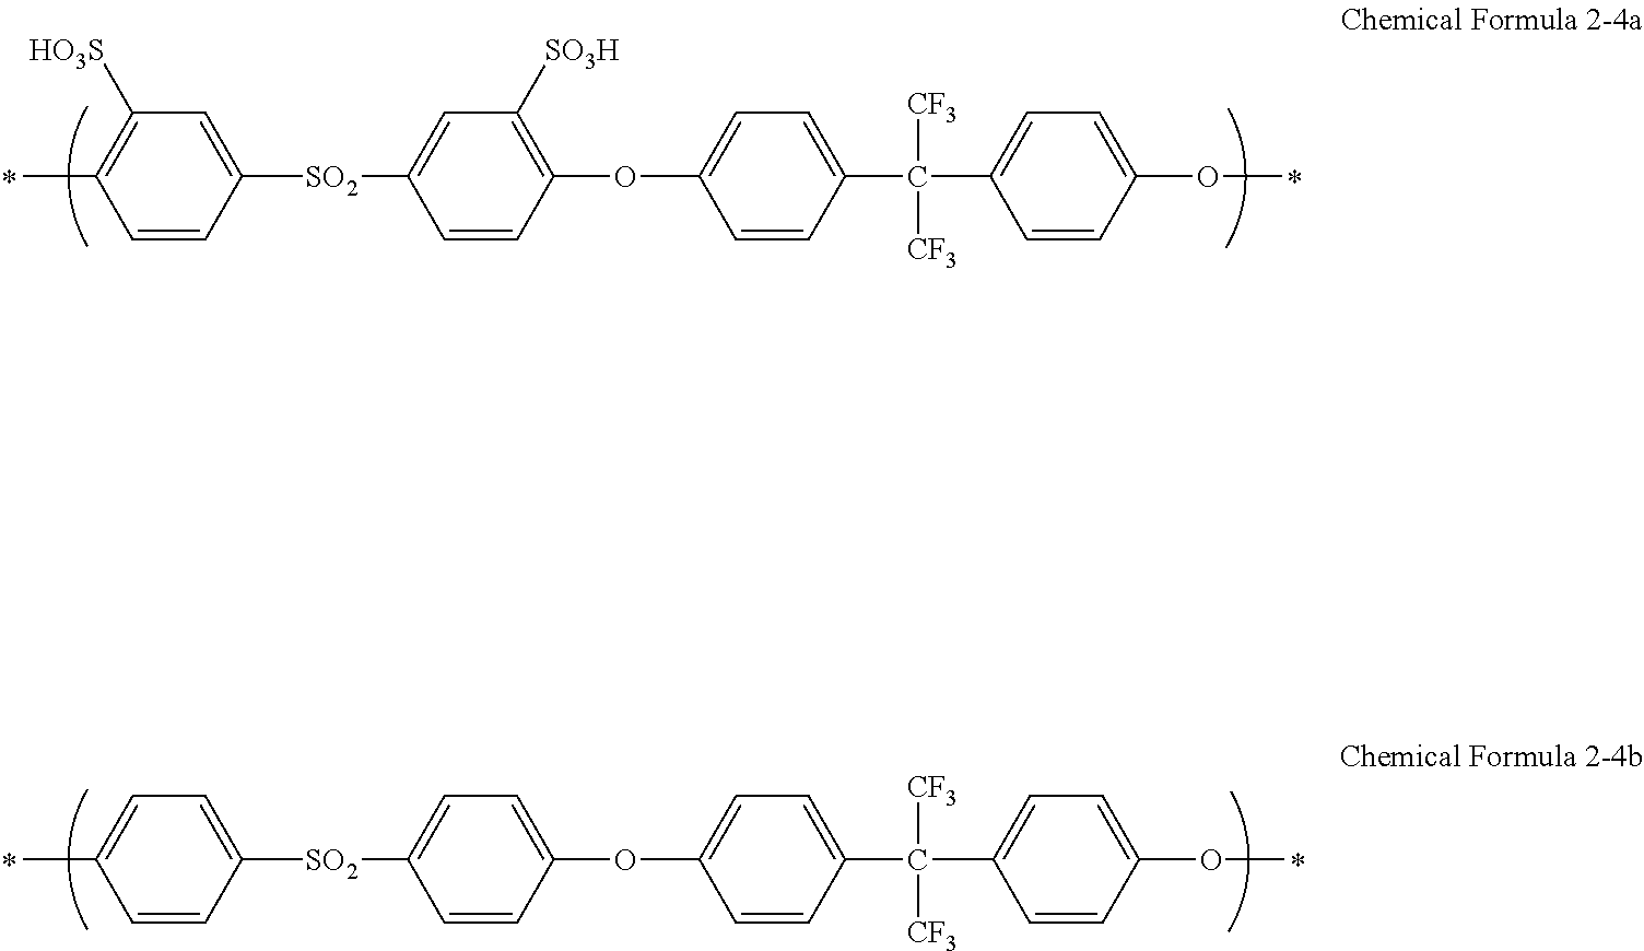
C1=CC([SO2]C2=CC([SO3H])=C(OC3=CC=C(C(C4=CC=C(OC)C=C4)([CF3])[CF3])C=C3)C=C2)=CC([HO3S])=C1C.*.*.C1=CC([SO2]C2=CC=C(OC3=CC=C(C(C4=CC=C(OC)C=C4)([CF3])[CF3])C=C3)C=C2)=CC=C1C.*.*
